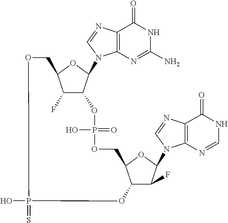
C12=C(N=CN1C1C3C(F)C(O1)COP(=S)(O)OC1C(F)C(N4C5=C(C(=O)NC=N5)N=C4)OC1COP(=O)(O)O3)C(=O)NC(N)=N2
